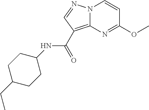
O(C1=NC2=C(C(NC3CCC(CC)CC3)=O)C=NN2C=C1)C
